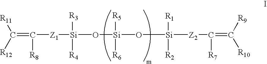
C(=C([Z1][Si](O[Si](O[Si]([Z2]C(=C([R10])[R9])[R7])([R1])[R2])([R5])[R6])([R3])[R4])[R8])([R11])[R12]
